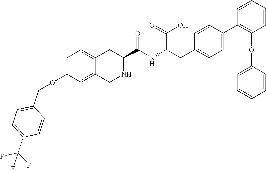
C12=CC=C(OCC3=CC=C(C(F)(F)F)C=C3)C=C1CNC(C(NC(CC1=CC=C(C3=C(OC4=CC=CC=C4)C=CC=C3)C=C1)C(=O)O)=O)C2
